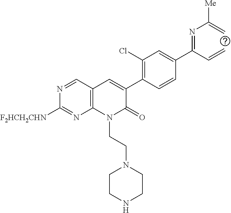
N1=CC2=C(N=C1[F2HCH2CHN])N(CCN1CCNCC1)C(=O)C(C1=C(Cl)C=C(C(C=C)=NC(=C)[Me])C=C1)=C2
